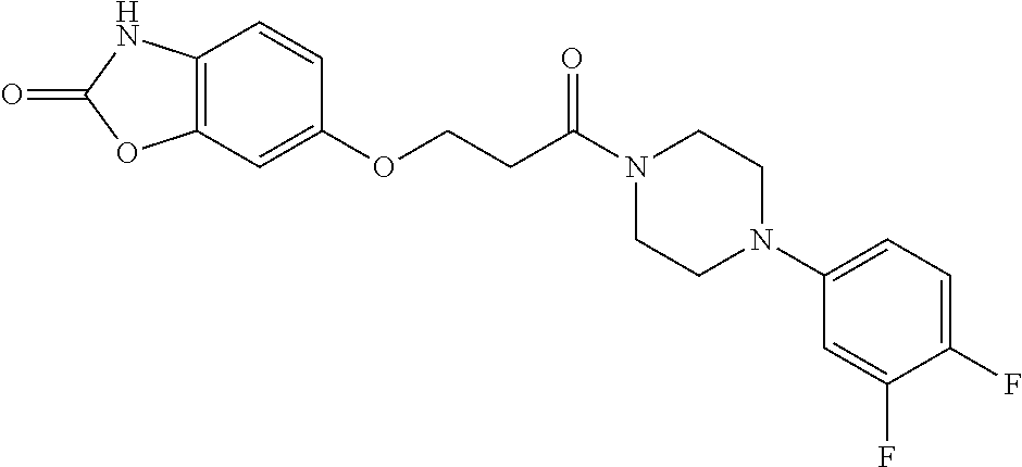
C12=C(C=C(OCCC(N3CCN(C4=CC=C(F)C(F)=C4)CC3)=O)C=C1)OC(=O)N2
